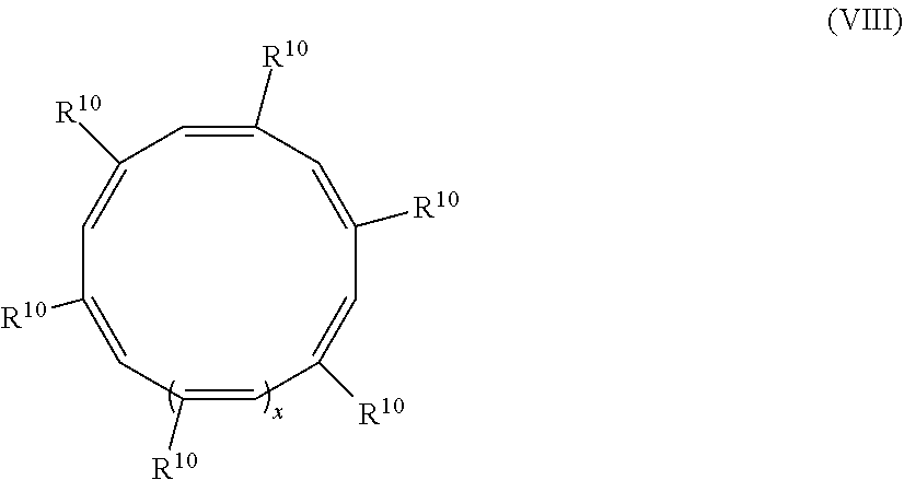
C1([R10])=CC([R10])=CC([R10])=CC([R10])=CC([R10])=CC([R10])=C1
